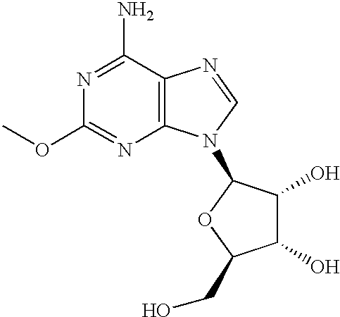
C12=C(N=CN1C1C(O)C(O)C(CO)O1)C(N)=NC(OC)=N2
